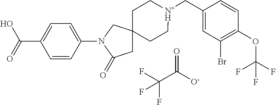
FC(C([O-])=O)(F)F.C1C[N+H](CC2=CC(Br)=C(OC(F)(F)F)C=C2)CCC12CC(=O)N(C1=CC=C(C(O)=O)C=C1)C2
